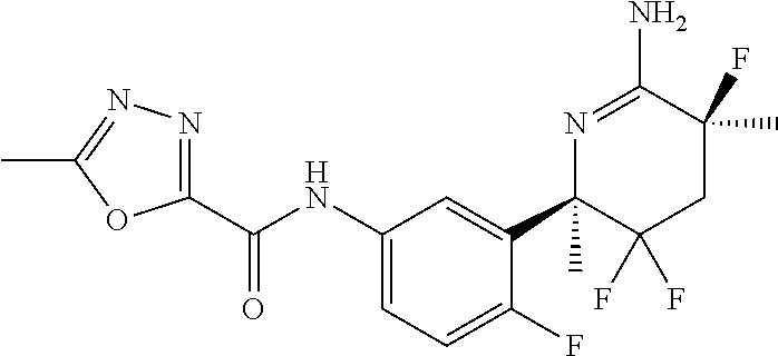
C1(C(NC2=CC=C(F)C(C3(C)C(F)(F)CC(F)(C)C(N)=N3)=C2)=O)=NN=C(C)O1
